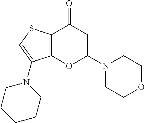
C12=C(C(=O)C=C(N3CCOCC3)O1)SC=C2N1CCCCC1
